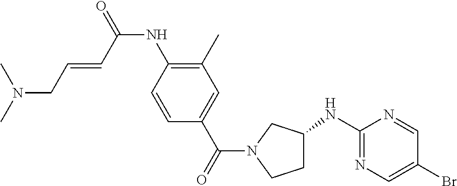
C1C(NC2=NC=C(Br)C=N2)CN(C(C2=CC(C)=C(NC(=O)C=CCN(C)C)C=C2)=O)C1
